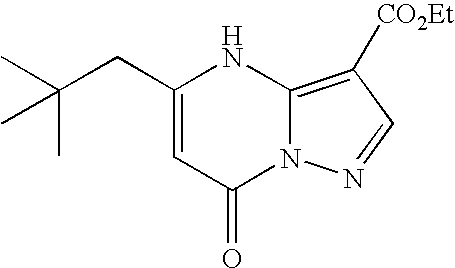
C(CC1=CC(=O)N2C(=C([CO2Et])C=N2)N1)(C)(C)C
